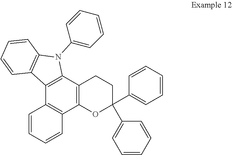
C1=CC=CC2=C1C1=C(C3=C2OC(C2=CC=CC=C2)(C2=CC=CC=C2)CC3)N(C2=CC=CC=C2)C2=C1C=CC=C2
